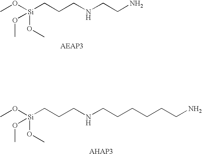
CO[Si](CCCNCCN)(OC)OC.[AEAP3].CO[Si](CCCNCCCCCCN)(OC)OC.[AHAP3]
